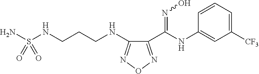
NS(NCCCNC1=NON=C1C(NC1=CC([CF3])=CC=C1)=NO)(=O)=O
